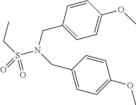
C1=CC(CN(CC2=CC=C(OC)C=C2)S(CC)(=O)=O)=CC=C1OC
